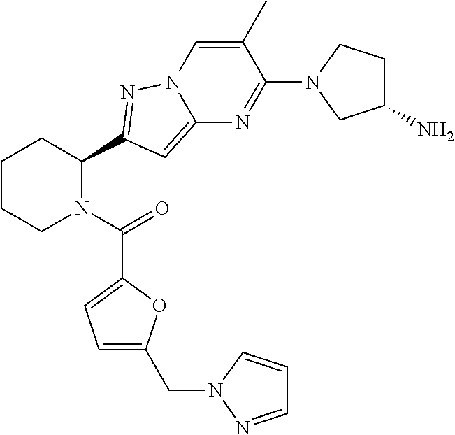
C1CCN(C(=O)C2=CC=C(CN3N=CC=C3)O2)C(C2=NN3C(=C2)N=C(N2CC(N)CC2)C(C)=C3)C1
